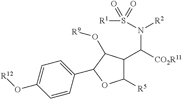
C1(C2C(O[R9])C(C([CO2R11])N(S([R1])(=O)=O)[R2])C([R5])O2)=CC=C(O[R12])C=C1
